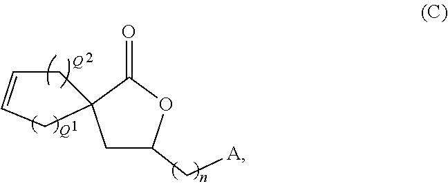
C1C(C[A])OC(=O)C12CC=CC2
